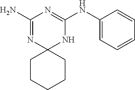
C1(N)=NC2(NC(NC3=CC=CC=C3)=N1)CCCCC2
